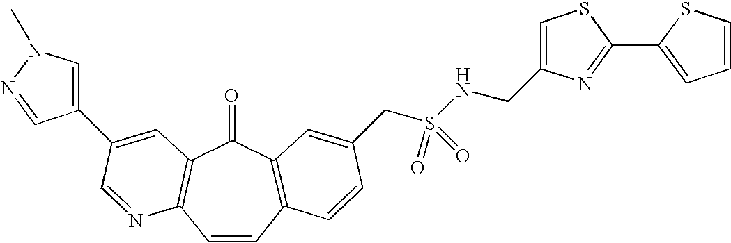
C1=CC2=C(C(=O)C3=C1N=CC(C1=CN(C)N=C1)=C3)C=C(CS(=O)(=O)NCC1=CSC(C3=CC=CS3)=N1)C=C2
